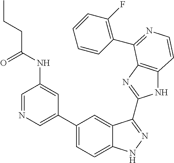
C1(C2=CN=CC(NC(=O)CCC)=C2)=CC=C2C(=C1)C(C1=NC3=C(N1)C=CN=C3C1=C(F)C=CC=C1)=NN2
